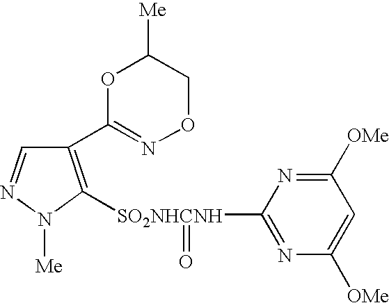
C1(C2=NOCC([Me])O2)=C([SO2NHCNH](=O)C2=NC([OMe])=CC([OMe])=N2)N([Me])N=C1
